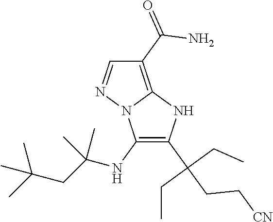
C1(NC(CC(C)(C)C)(C)C)=C(C(CC[CN])(CC)CC)NC2=C(C(=O)N)C=NN12
